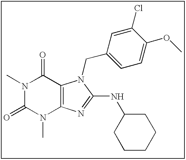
N1(C)C(=O)N(C)C2=C(C1=O)N(CC1=CC=C(OC)C(Cl)=C1)C(NC1CCCCC1)=N2
